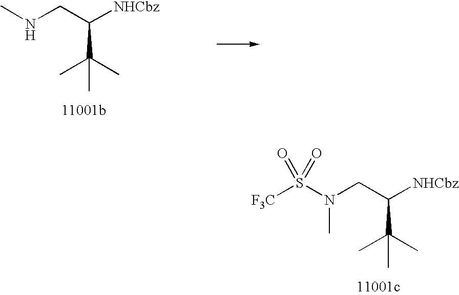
CNCC([NHCbz])C(C)(C)C.S(N(CC([NHCbz])C(C)(C)C)C)([F3C])(=O)=O
